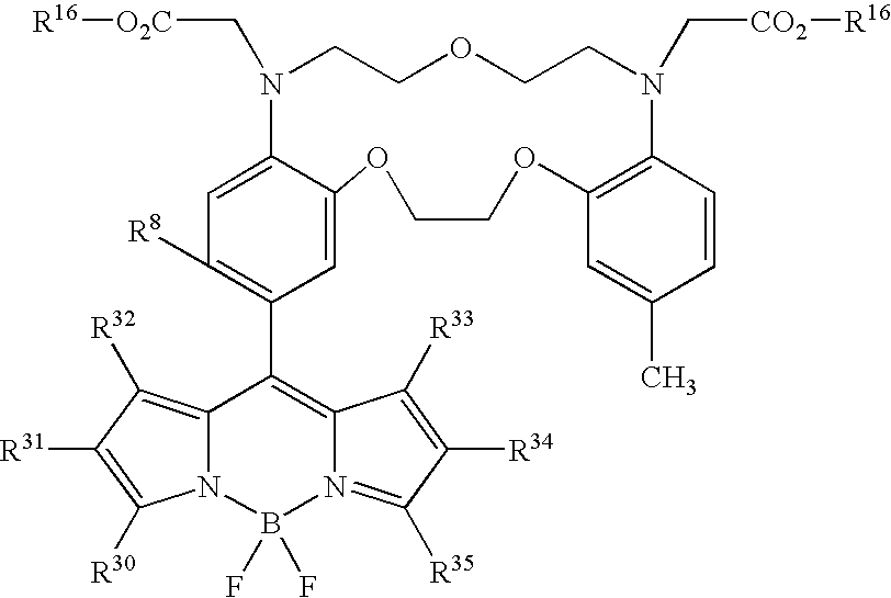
C1([R8])=C(C2=C3N(=C([R35])C([R34])=C3[R33])B(F)(F)N3C2=C([R32])C([R31])=C3[R30])C=C2C(=C1)N(C[O2C][R16])CCOCCN(C[CO2][R16])C1=C(C=C(C)C=C1)OCCO2
